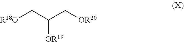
[R18O]CC(C[OR20])[OR19]
